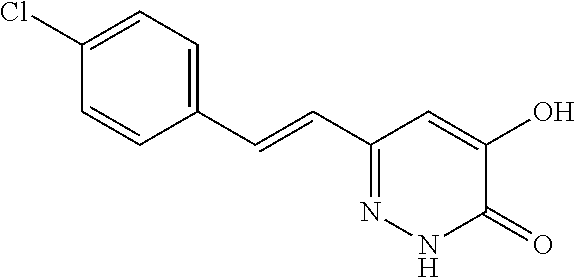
C1(C=CC2=CC=C(Cl)C=C2)=NNC(=O)C(O)=C1
